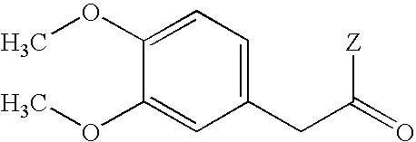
COC1=CC(CC(=O)[Z])=CC=C1OC
